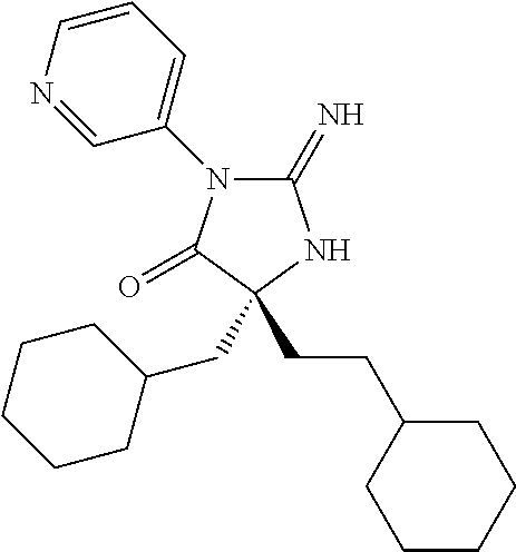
C1(=N)N(C2=CC=CN=C2)C(=O)C(CCC2CCCCC2)(CC2CCCCC2)N1
